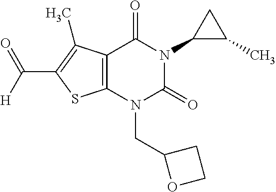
C12=C(N(CC3OCC3)C(=O)N(C3C(C)C3)C1=O)SC(C([H])=O)=C2C
